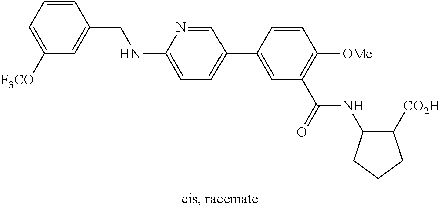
C1=CC(CNC2=CC=C(C3=CC(C(NC4C([CO2H])CCC4)=O)=C([OMe])C=C3)C=N2)=CC([F3CO])=C1
